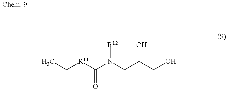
CC[R11]C(N(CC(CO)O)[R12])=O
